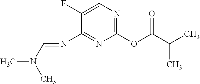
C1(F)=CN=C(OC(C(C)C)=O)N=C1N=CN(C)C
